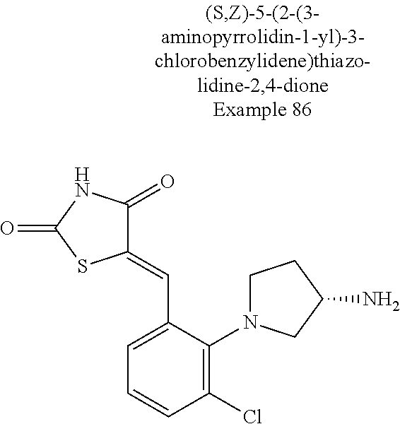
C1(=CC2=CC=CC(Cl)=C2N2CCC(N)C2)C(=O)NC(=O)S1
